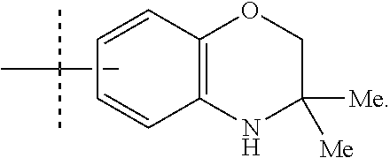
C12=C(NC([Me])([Me])CO1)C=CC=C2.CC(C)(C)C
